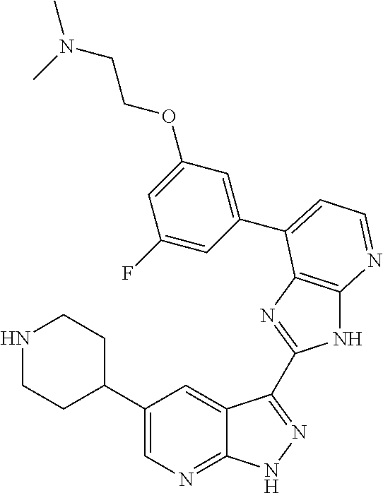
C1(C2CCNCC2)=CN=C2C(=C1)C(C1=NC3=C(N1)N=CC=C3C1=CC(OCCN(C)C)=CC(F)=C1)=NN2
